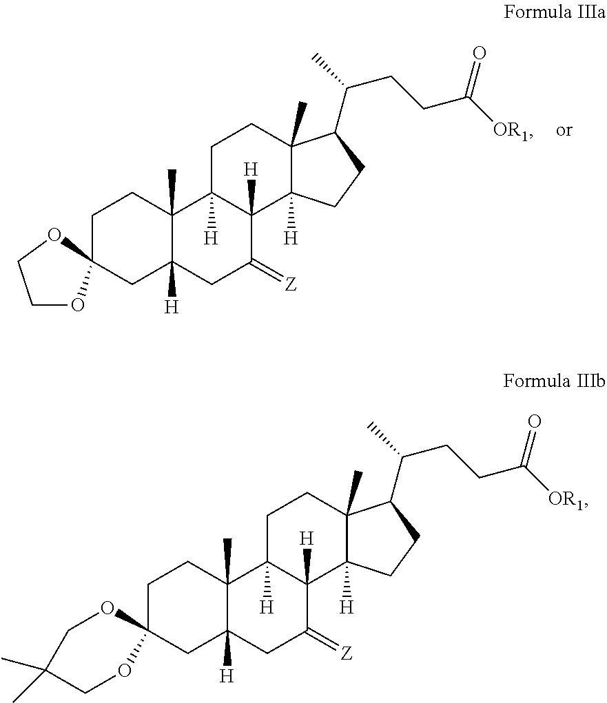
C1CC2(C)C([H])(CC13OCCO3)CC(=[Z])C1([H])C2([H])CCC2(C)C1([H])CCC2C(C)CCC([OR1])=O.C1C2(CC3([H])C(C)(C1)C1([H])C([H])(C(=[Z])C3)C3([H])C(C)(CC1)C(C(C)CCC([OR1])=O)CC3)OCC(C)(C)CO2
